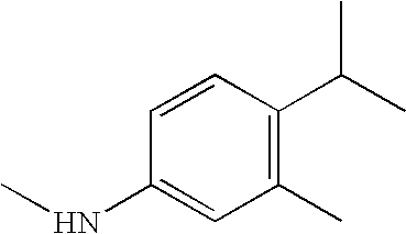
N(C1=CC(C)=C(C(C)C)C=C1)C
